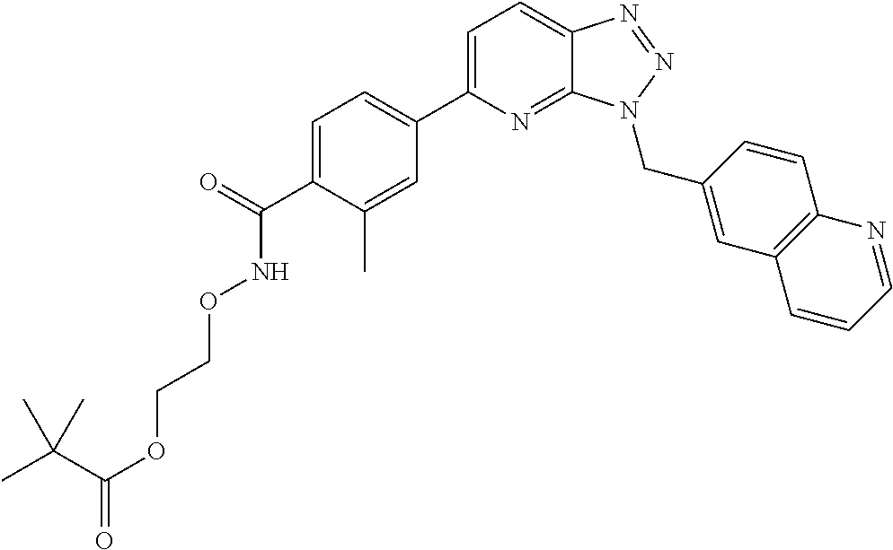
C1=C(C2=CC=C(C(=O)NOCCOC(=O)C(C)(C)C)C(C)=C2)N=C2C(=C1)N=NN2CC1=CC2=C(C=C1)N=CC=C2
